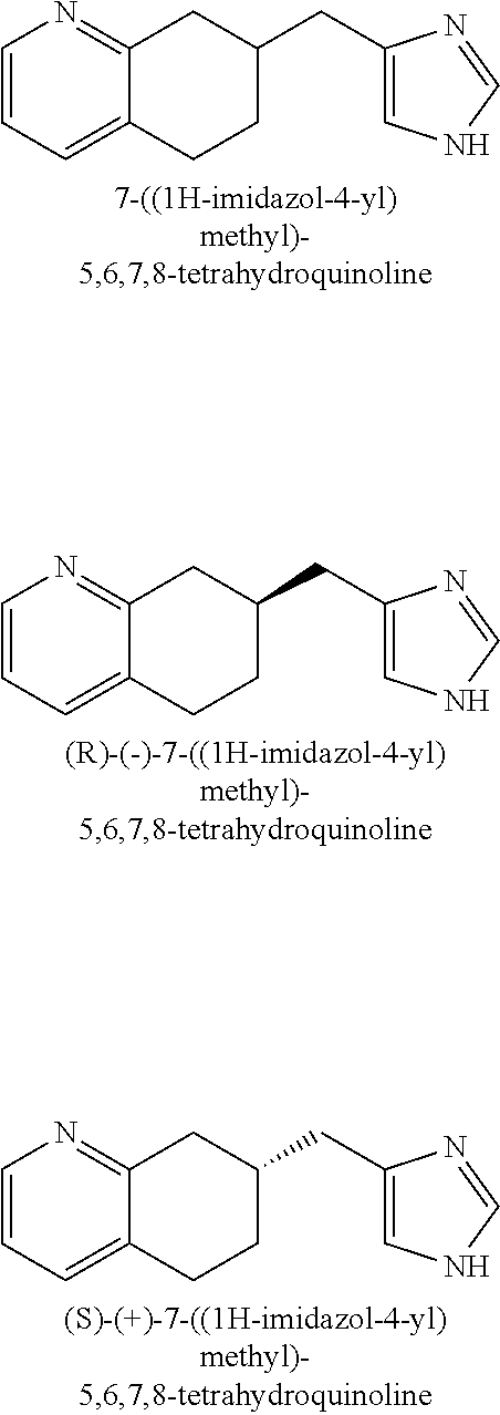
C1=CC=C2C(=N1)CC(CC1=CNC=N1)CC2.C1=CC=C2C(=N1)CC(CC1=CNC=N1)CC2.C1=CC=C2C(=N1)CC(CC1=CNC=N1)CC2
